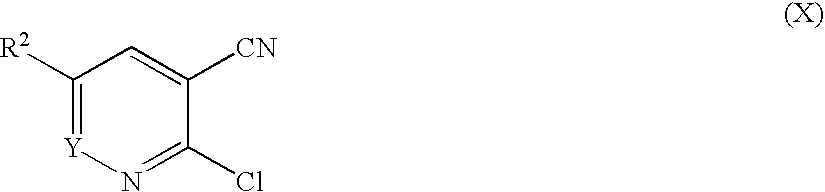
C1([R2])=[Y]N=C(Cl)C([CN])=C1
